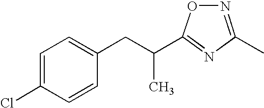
N1=C(C)N=C(C(CC2=CC=C(Cl)C=C2)C)O1
